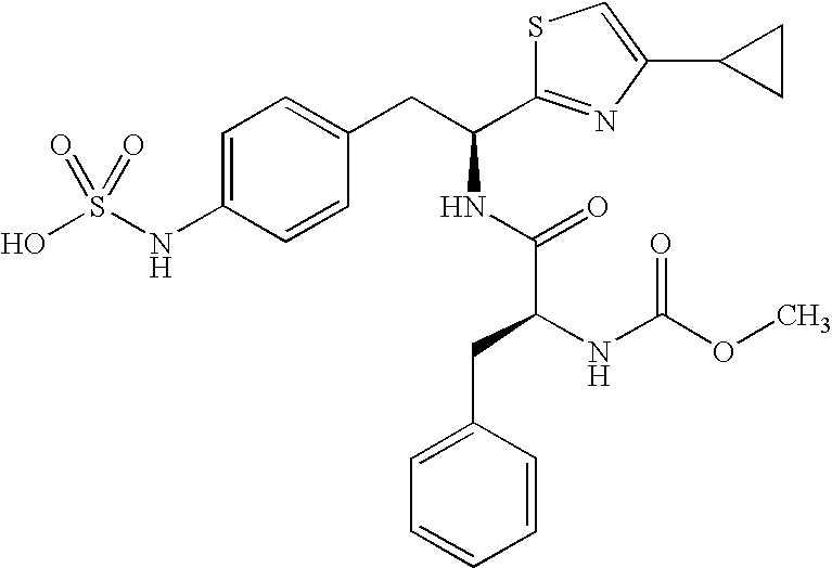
C1=C(NS(O)(=O)=O)C=CC(CC(NC(C(NC(OC)=O)CC2=CC=CC=C2)=O)C2=NC(C3CC3)=CS2)=C1
